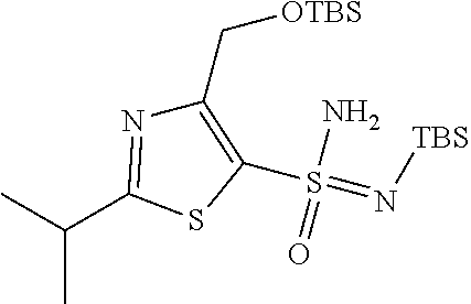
C1(C[OTBS])=C(S(=N[TBS])(N)=O)SC(C(C)C)=N1
